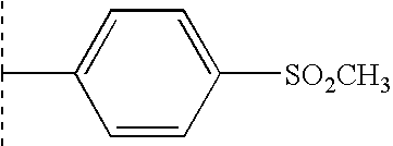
C1(C(C)C)=CC=C([SO2CH3])C=C1
